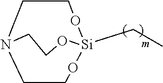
C(C)[Si]12OCCN(CCO1)CCO2
